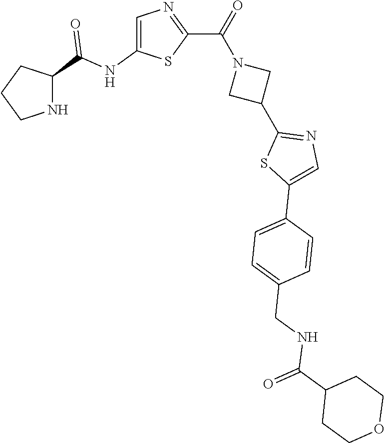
C1CNC(C(NC2=CN=C(C(=O)N3CC(C4=NC=C(C5=CC=C(CNC(C6CCOCC6)=O)C=C5)S4)C3)S2)=O)C1
